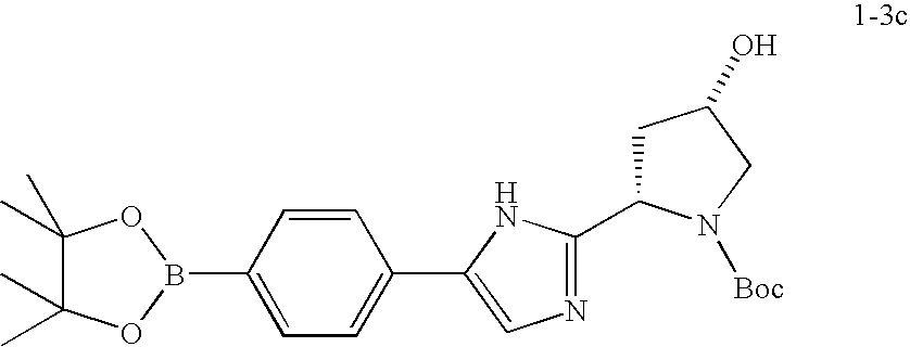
C1=CC(B2OC(C)(C)C(C)(C)O2)=CC=C1C1=CN=C(C2CC(O)CN2[Boc])N1
